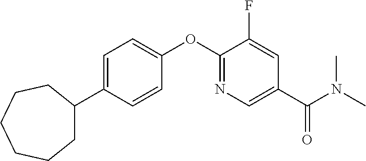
C1=C(C2CCCCCC2)C=CC(OC2=NC=C(C(N(C)C)=O)C=C2F)=C1
